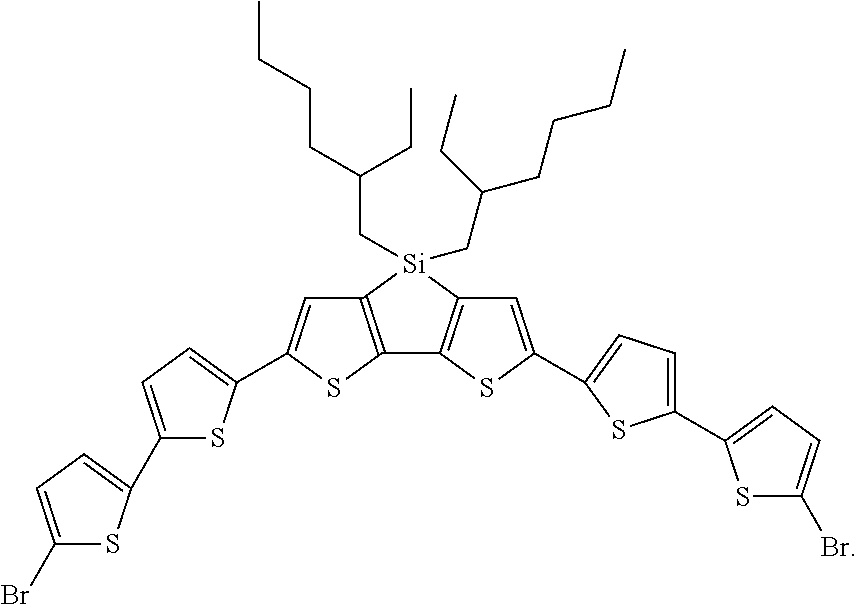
C12=C(SC(C3=CC=C(C4=CC=C(Br)S4)S3)=C1)C1=C([Si]2(CC(CCCC)CC)CC(CCCC)CC)C=C(C2=CC=C(C3=CC=C(Br)S3)S2)S1
